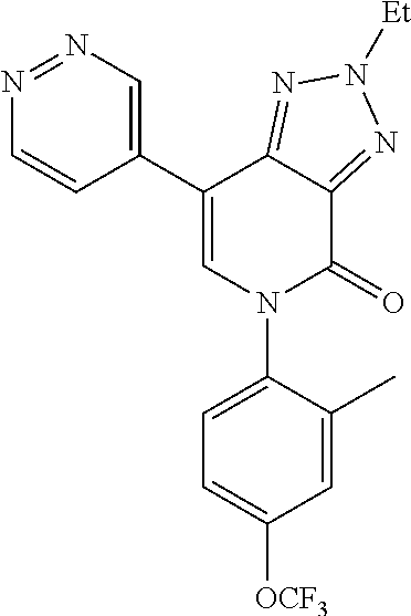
C1(C2=CN=NC=C2)=CN(C2=CC=C([OCF3])C=C2C)C(=O)C2=NN([Et])N=C12
